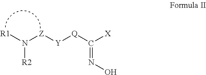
N([R2])([R1])[Z][Y][Q]C([X])=NO
